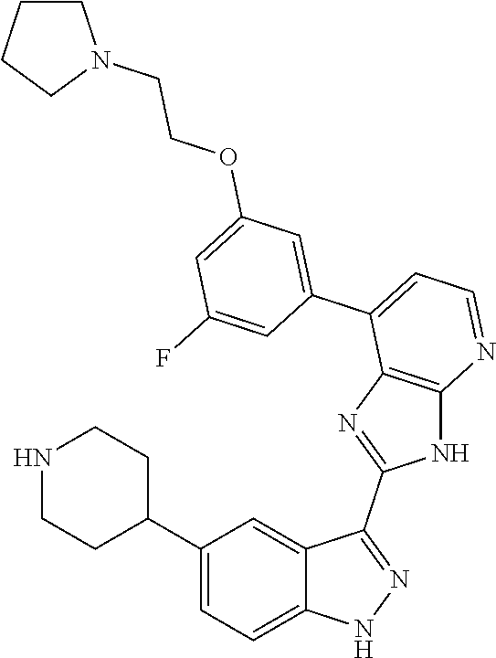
C1(C2=CC=C3C(=C2)C(C2=NC4=C(N2)N=CC=C4C2=CC(OCCN4CCCC4)=CC(F)=C2)=NN3)CCNCC1
